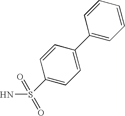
C1(S(N)(=O)=O)=CC=C(C2=CC=CC=C2)C=C1
